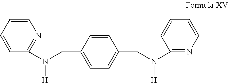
C1=CC=CC(N(CC2=CC=C(CN(C3=NC=CC=C3)[H])C=C2)[H])=N1
